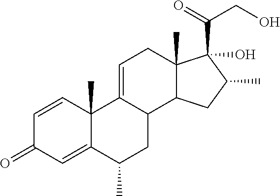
C1=CC2(C)C(=CC1=O)C(C)CC1C2=CCC2(C)C1CC(C)C2(C(=O)CO)O
